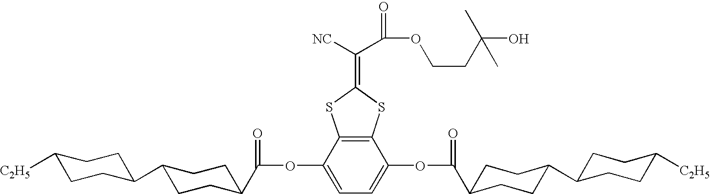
C1(OC(=O)C2CCC(C3CCC([C2H5])CC3)CC2)=CC=C(OC(C2CCC(C3CCC([C2H5])CC3)CC2)=O)C2=C1SC(=C([NC])C(=O)OCCC(C)(C)O)S2
